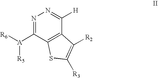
N1=C([A]([R6])[R5])C2=C(C([H])=N1)C([R2])=C([R3])S2
